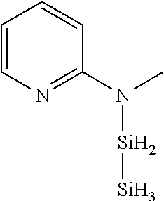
C1(N(C)[Si][Si])=NC=CC=C1
